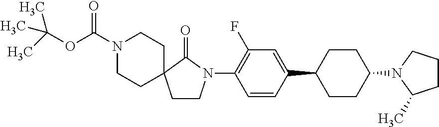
C1(N2CCC3(C2=O)CCN(C(OC(C)(C)C)=O)CC3)=C(F)C=C(C2CCC(N3CCCC3C)CC2)C=C1
